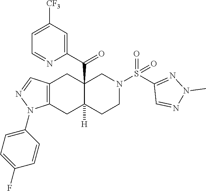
C12=C(CC3([H])C(C(C4=CC([CF3])=CC=N4)=O)(C1)CN(S(C1=NN(C)N=C1)(=O)=O)CC3)N(C1=CC=C(F)C=C1)N=C2
